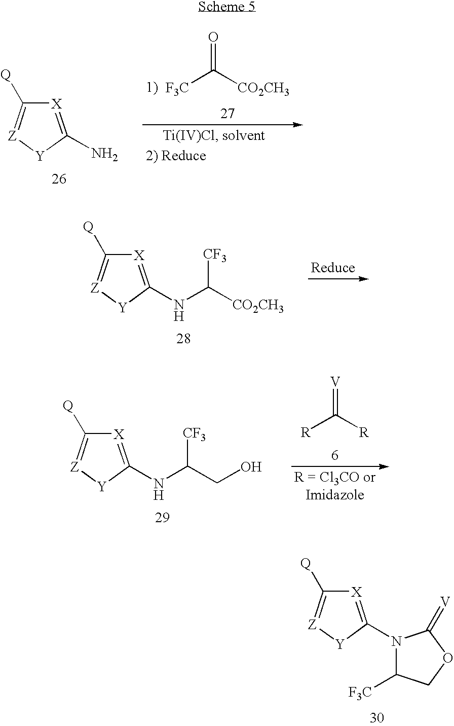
[X]1=C(N)[Y][Z]=C1[Q].[F3C]C([CO2CH3])=O.[X]1=C(NC([CO2CH3])[CF3])[Y][Z]=C1[Q].[R]C([R])=[V].[X]1=C(NC(CO)[CF3])[Y][Z]=C1[Q].[X]1=C(N2C([F3C])COC2=[V])[Y][Z]=C1[Q]
